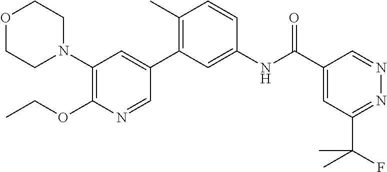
C1(N2CCOCC2)=C(OCC)N=CC(C2=C(C)C=CC(NC(C3=CC(C(F)(C)C)=NN=C3)=O)=C2)=C1
